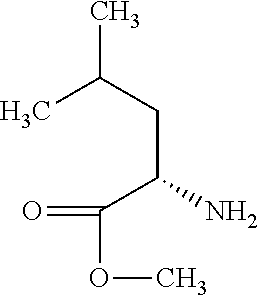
CC(CC(N)C(OC)=O)C
